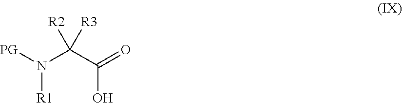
[PG]N(C(C(=O)O)([R3])[R2])[R1]
